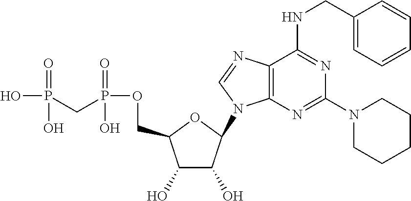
C1(O)C(O)C(N2C3=C(C(NCC4=CC=CC=C4)=NC(N4CCCCC4)=N3)N=C2)OC1COP(CP(O)(=O)O)(=O)O
